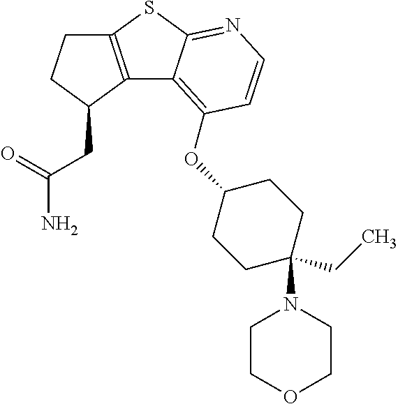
C12=C(C(CC(=O)N)CC1)C1=C(OC3CCC(N4CCOCC4)(CC)CC3)C=CN=C1S2
